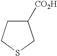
C1([CO2H])CCSC1
